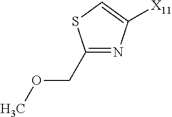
C1(COC)=NC([X11])=CS1
